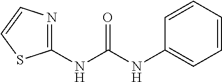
N(C(NC1=NC=CS1)=O)C1=CC=CC=C1
